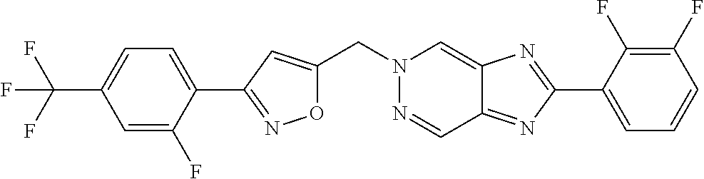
O1C(CN2N=CC3=NC(C4=CC=CC(F)=C4F)=NC3=C2)=CC(C2=CC=C(C(F)(F)F)C=C2F)=N1
